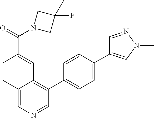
C12=CN=CC(C3=CC=C(C4=CN(C)N=C4)C=C3)=C1C=C(C(=O)N1CC(F)(C)C1)C=C2
